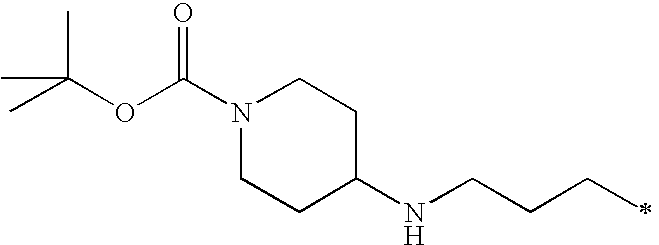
N1(C(OC(C)(C)C)=O)CCC(NCCCC)CC1
